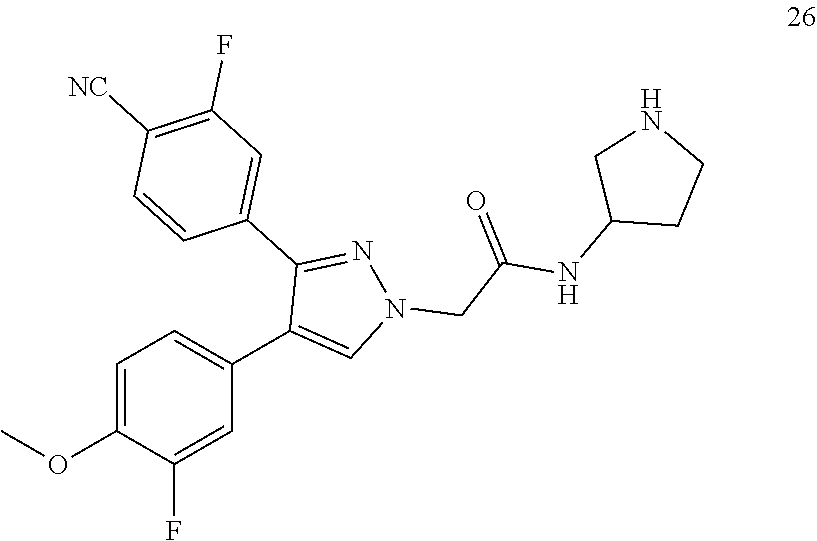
C1=C(OC)C(F)=CC(C2=CN(CC(NC3CCNC3)=O)N=C2C2=CC(F)=C([NC])C=C2)=C1
